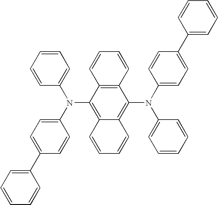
C1(N(C2=CC=C(C3=CC=CC=C3)C=C2)C2=C3C(=C(N(C4=CC=C(C5=CC=CC=C5)C=C4)C4=CC=CC=C4)C4=C2C=CC=C4)C=CC=C3)=CC=CC=C1
